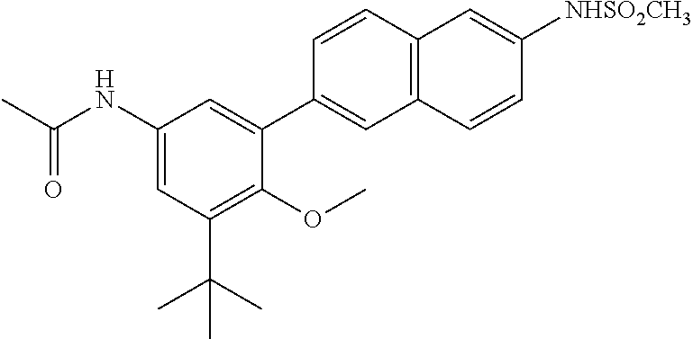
C1(NC(=O)C)=CC(C(C)(C)C)=C(OC)C(C2=CC3=C(C=C2)C=C([NHSO2CH3])C=C3)=C1
